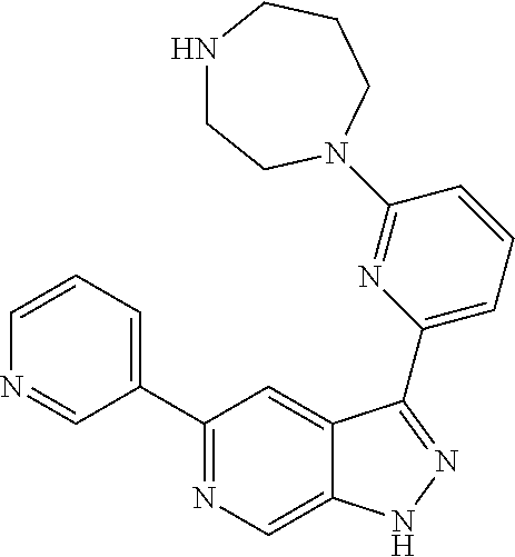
C1(C2=CC=CN=C2)=NC=C2C(=C1)C(C1=CC=CC(N3CCNCCC3)=N1)=NN2
